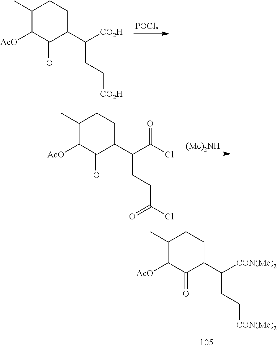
C1(C)C([AcO])C(=O)C(C(CC[CON(Me)2])[CON(Me)2])CC1.C1(C)C([AcO])C(=O)C(C(CC[CO2H])[CO2H])CC1.[POCl5].C1(C)C([AcO])C(=O)C(C(CCC(Cl)=O)C(Cl)=O)CC1.[(Me)2NH]
